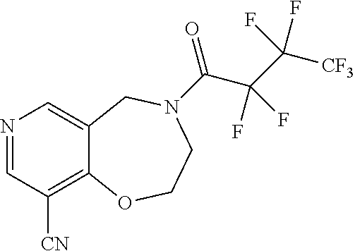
N1=CC([CN])=C2C(=C1)CN(C(=O)C(C([CF3])(F)F)(F)F)CCO2
